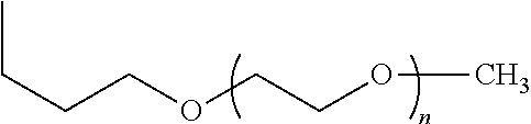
C(CCOCCOC)C
